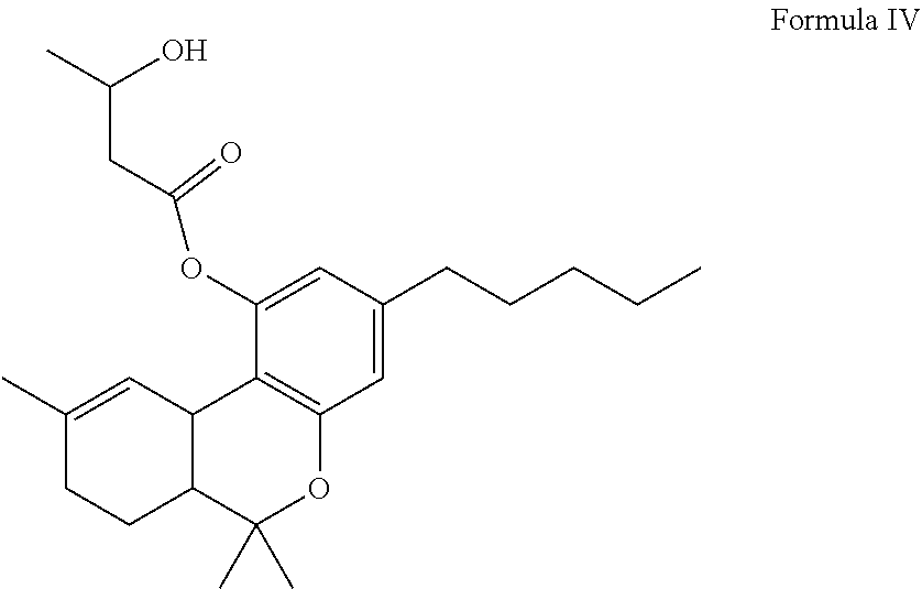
C1=C(CCCCC)C=C(OC(CC(C)O)=O)C2=C1OC(C)(C)C1C2C=C(C)CC1
